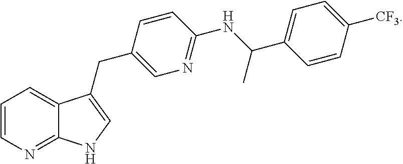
C1=CN=C2C(=C1)C(CC1=CN=C(NC(C3=CC=C([CF3])C=C3)C)C=C1)=CN2
